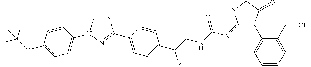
N1=CN(C2=CC=C(OC(F)(F)F)C=C2)N=C1C1=CC=C(C(CNC(N=C2N(C3=CC=CC=C3CC)C(=O)CN2)=O)F)C=C1
